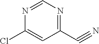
N1=CN=C(C#N)C=C1Cl
